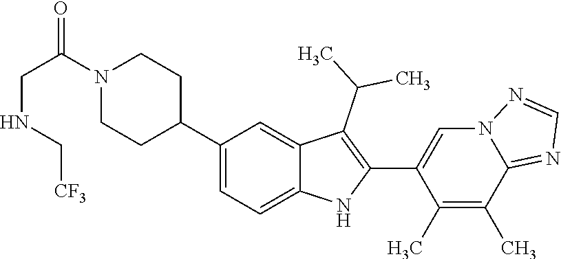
C1(C2CCN(C(CNC[CF3])=O)CC2)=CC=C2C(=C1)C(C(C)C)=C(C1=CN3C(=NC=N3)C(C)=C1C)N2
